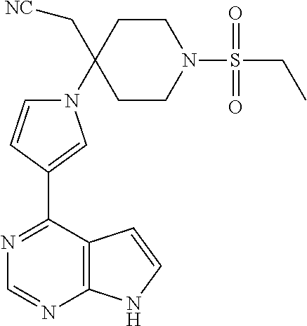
N1(C2(C[NC])CCN(S(CC)(=O)=O)CC2)C=CC(C2=NC=NC3=C2C=CN3)=C1
